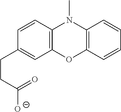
C12=C(OC3=C(N1C)C=CC=C3)C=C(CCC([O-])=O)C=C2
